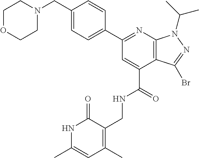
C1=C(C(=O)NCC2=C(C)C=C(C)NC2=O)C2=C(N=C1C1=CC=C(CN3CCOCC3)C=C1)N(C(C)C)N=C2Br
